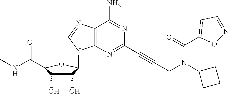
C1(O)C(O)C(C(NC)=O)OC1N1C2=C(C(N)=NC(C#CCN(C(=O)C3=CC=NO3)C3CCC3)=N2)N=C1
